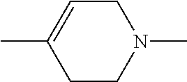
CC1=CCN(C)CC1
